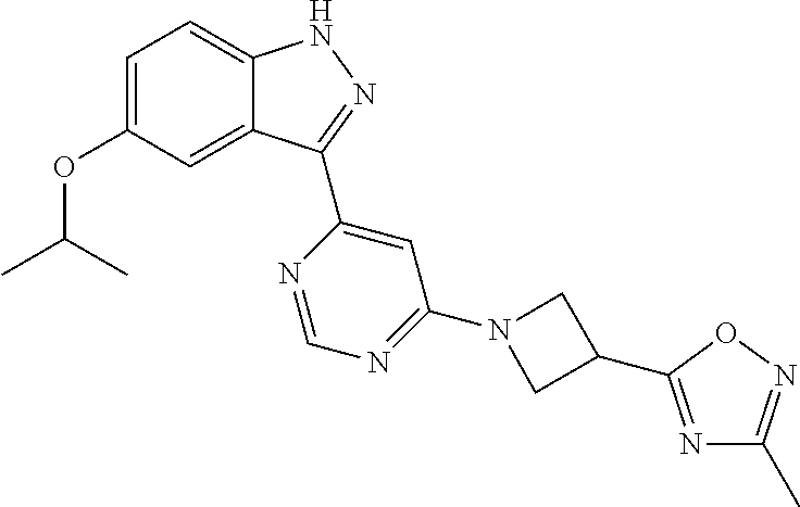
C12=CC(OC(C)C)=CC=C1NN=C2C1=CC(N2CC(C3=NC(C)=NO3)C2)=NC=N1
